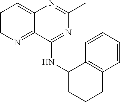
C1=CN=C2C(=C1)N=C(C)N=C2NC1CCCC2=C1C=CC=C2
